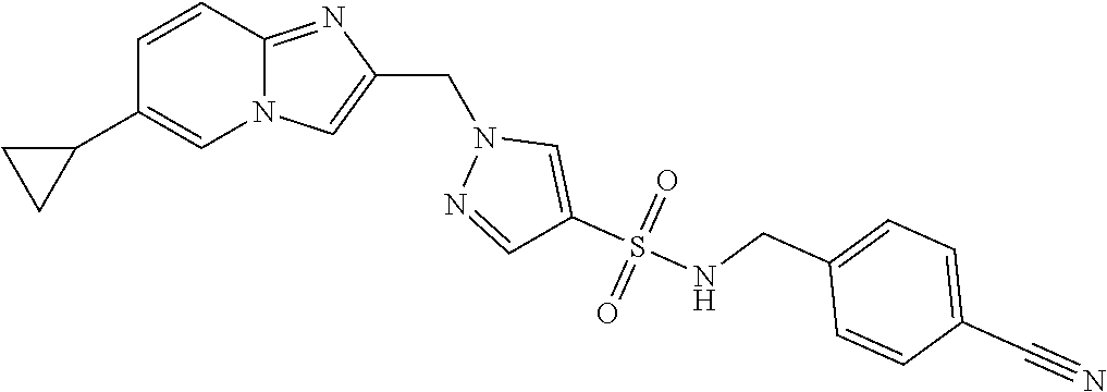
N12C(=NC(CN3N=CC(S(NCC4=CC=C(C#N)C=C4)(=O)=O)=C3)=C1)C=CC(C1CC1)=C2
